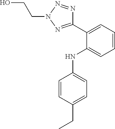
C1=CC(CC)=CC=C1NC1=CC=CC=C1C1=NN(CCO)N=N1
